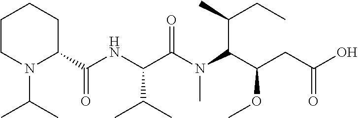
C1CN(C(C)C)C(C(NC(C(N(C(C(CC(O)=O)OC)C(C)CC)C)=O)C(C)C)=O)CC1
